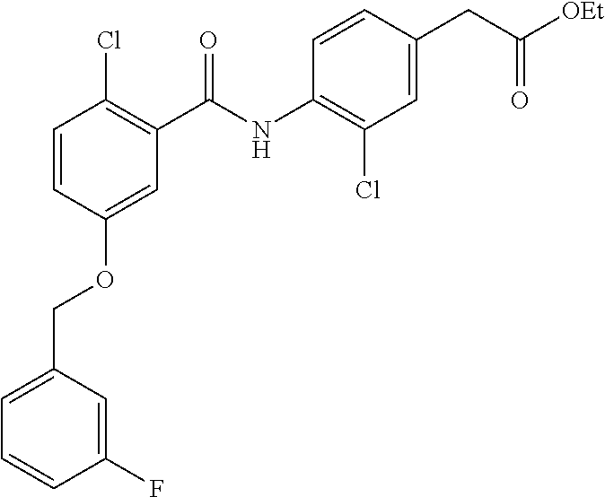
C1=C(COC2=CC(C(NC3=C(Cl)C=C(CC([OEt])=O)C=C3)=O)=C(Cl)C=C2)C=C(F)C=C1
